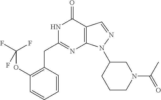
N1C(CC2=C(OC(F)(F)F)C=CC=C2)=NC2=C(C1=O)C=NN2C1CCCN(C(C)=O)C1
